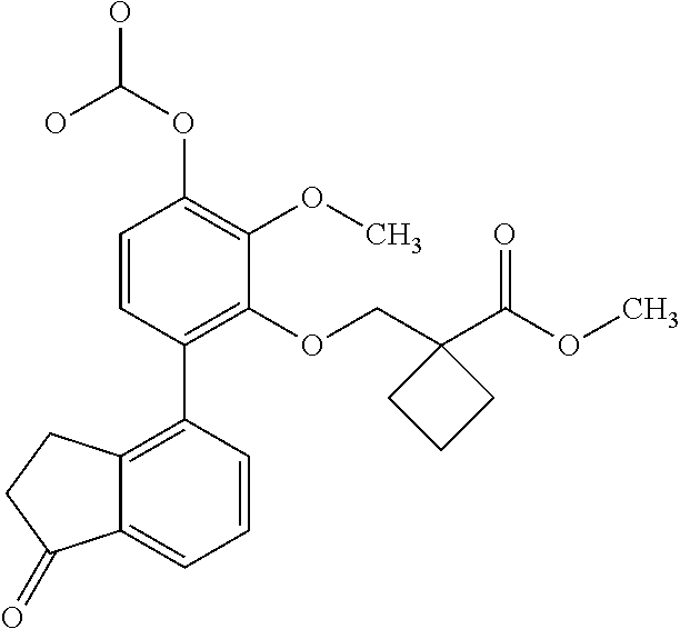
C1=CC(C2=C3C(=CC=C2)C(=O)CC3)=C(OCC2(C(OC)=O)CCC2)C(OC)=C1OC(O)O
